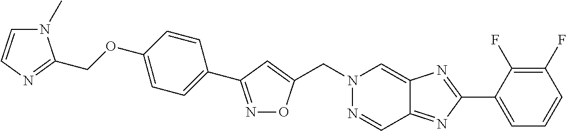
C(N1N=CC2=NC(C3=CC=CC(F)=C3F)=NC2=C1)C1=CC(C2=CC=C(OCC3=NC=CN3C)C=C2)=NO1
